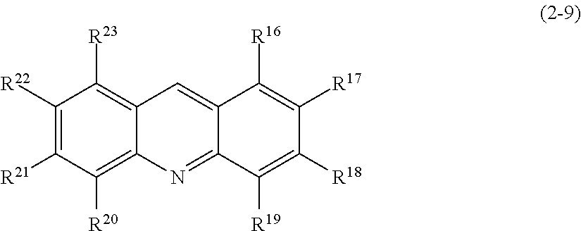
C1([R22])=C([R21])C([R20])=C2C(=C1[R23])C=C1C(=N2)C([R19])=C([R18])C([R17])=C1[R16]
